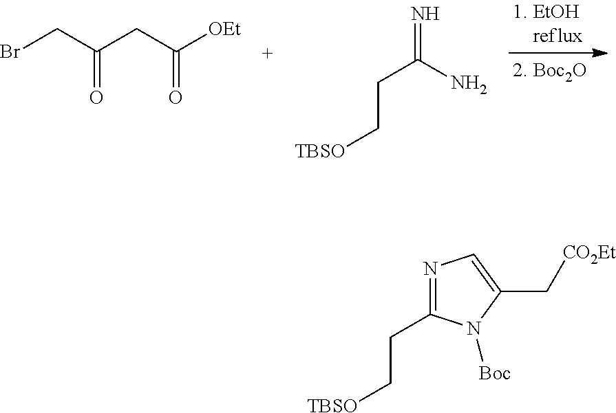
BrCC(CC([OEt])=O)=O.C(C[TBSO])C(N)=N.[TBSO]CCC1=NC=C(C[CO2Et])N1[Boc]
